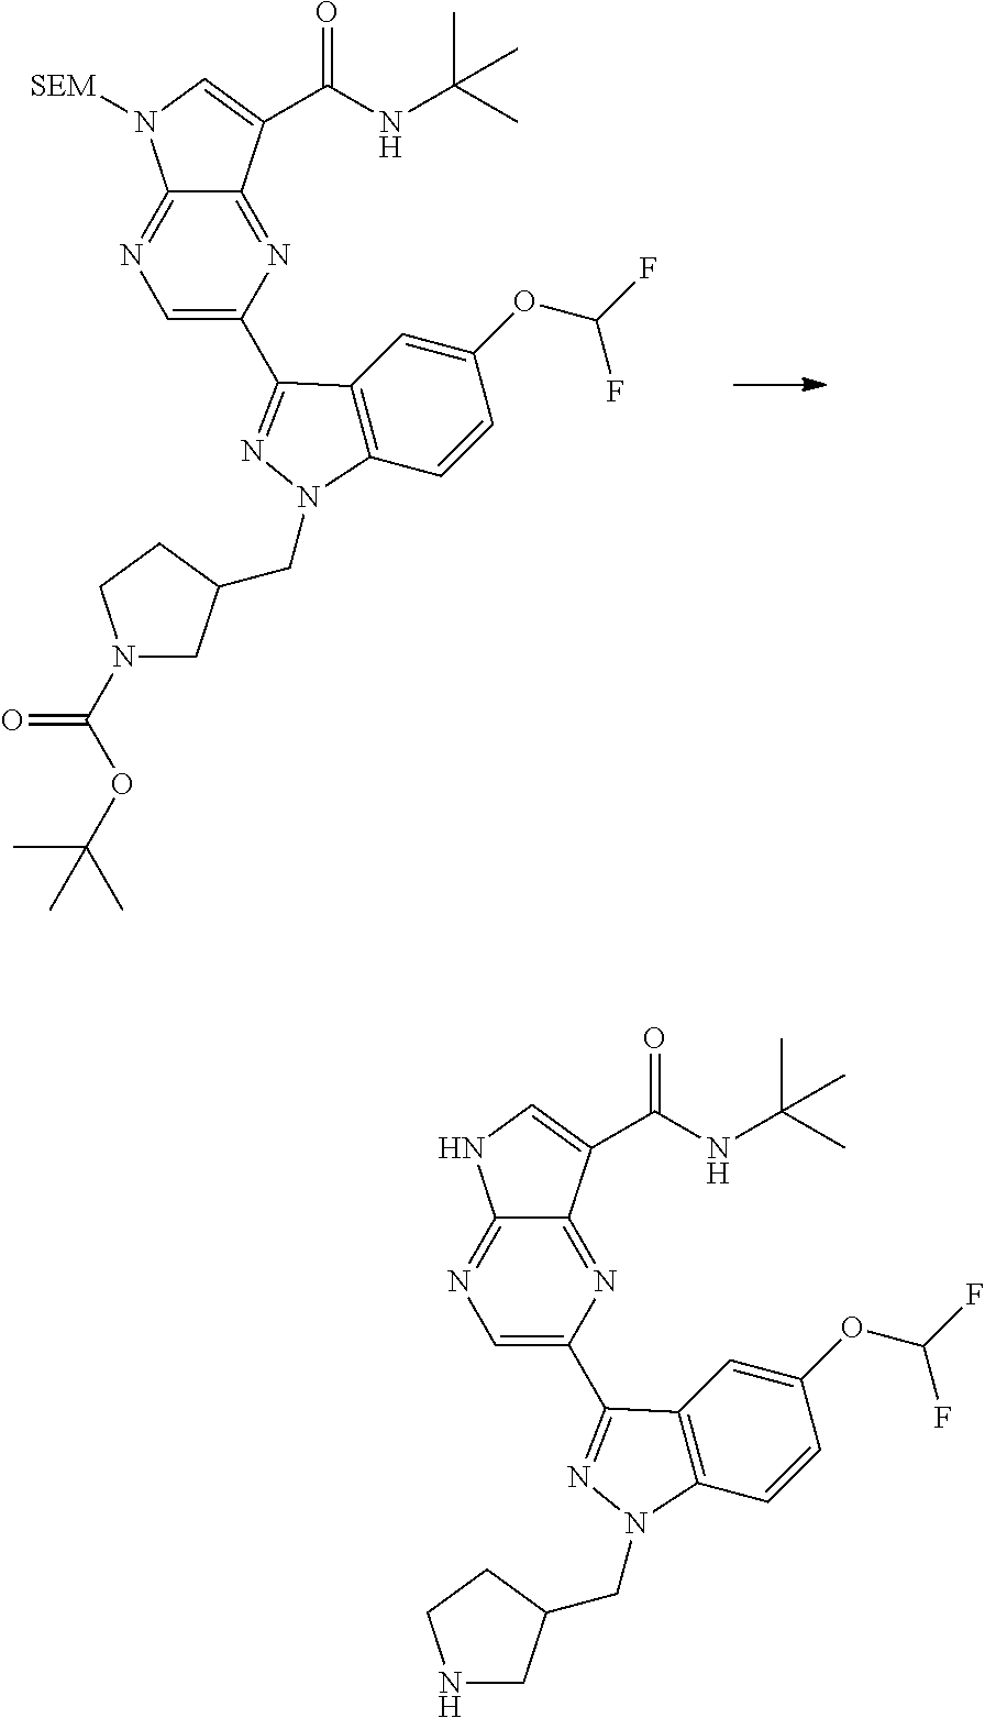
N1=C2C(=NC(C3=NN(CC4CN(C(=O)OC(C)(C)C)CC4)C4=C3C=C(OC(F)F)C=C4)=C1)C(C(NC(C)(C)C)=O)=CN2[SEM].N1=C2C(=NC(C3=NN(CC4CNCC4)C4=C3C=C(OC(F)F)C=C4)=C1)C(C(NC(C)(C)C)=O)=CN2
